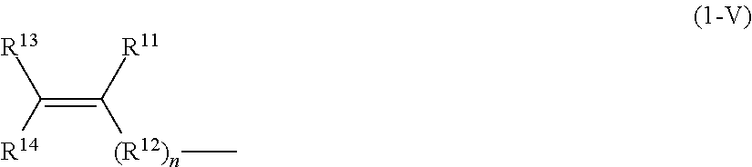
C([R14])([R13])=C([R11])[(R12)n]C
